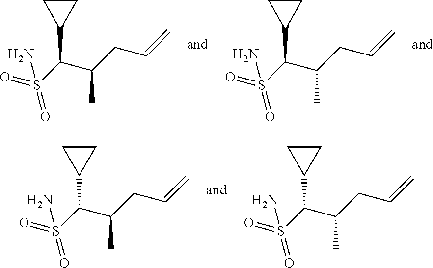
C1(C(C(CC=C)C)S(=O)(=O)N)CC1.C1(C(C(CC=C)C)S(=O)(=O)N)CC1.C1(C(C(CC=C)C)S(=O)(=O)N)CC1.C1(C(C(CC=C)C)S(=O)(=O)N)CC1
